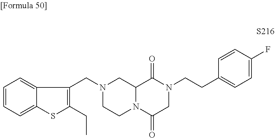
C1=CC=C2C(=C1)C(CN1CCN3C(C1)C(=O)N(CCC1=CC=C(F)C=C1)CC3=O)=C(CC)S2
